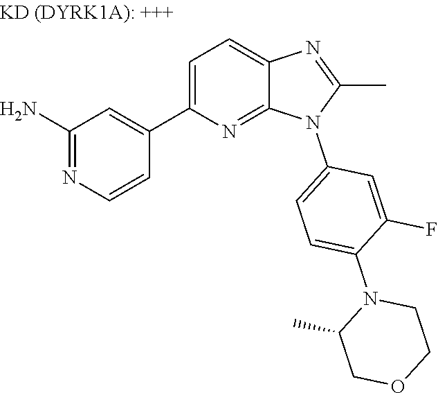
C1(C2=CC=C3N=C(C)N(C4=CC=C(N5C(C)COCC5)C(F)=C4)C3=N2)=CC(N)=NC=C1
